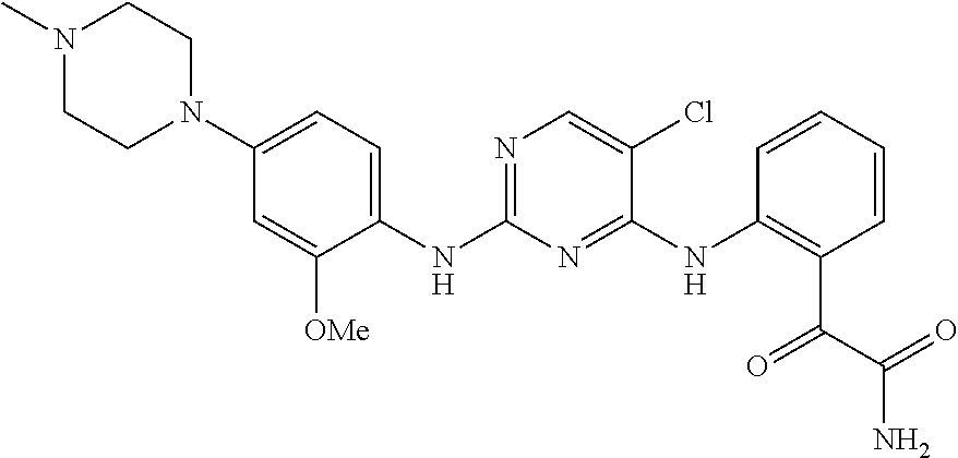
N1(C)CCN(C2=CC=C(NC3=NC=C(Cl)C(NC4=C(C(=O)C(=O)N)C=CC=C4)=N3)C([OMe])=C2)CC1
